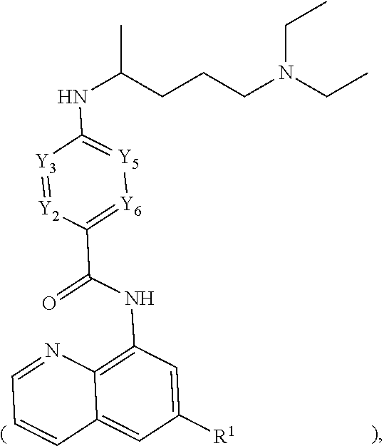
[Y3]1=[Y2]C(C(NC2=C3C(=CC([R1])=C2)C=CC=N3)=O)=[Y6][Y5]=C1NC(CCCN(CC)CC)C
